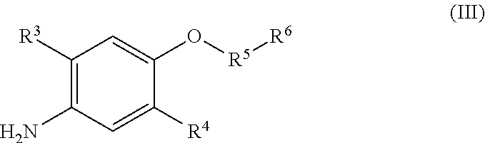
C1([R3])=C(N)C=C([R4])C(O[R5][R6])=C1
